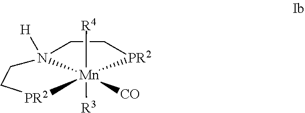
C1C[PR2][Mn]2([CO])([R3])([R4])N1([H])CC[PR2]2
